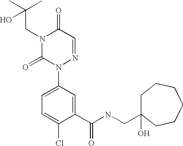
C(N1C(=O)N(C2=CC=C(Cl)C(C(NCC3(O)CCCCCC3)=O)=C2)N=CC1=O)C(C)(C)O
